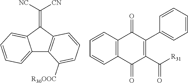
C12=CC=CC=C1C(=C([NC])[CN])C1=C2C([R30OOC])=CC=C1.C1=CC=CC2=C1C(=O)C(C1=CC=CC=C1)=C(C([R31])=O)C2=O
